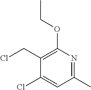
C1(CCl)=C(OCC)N=C(C)C=C1Cl
